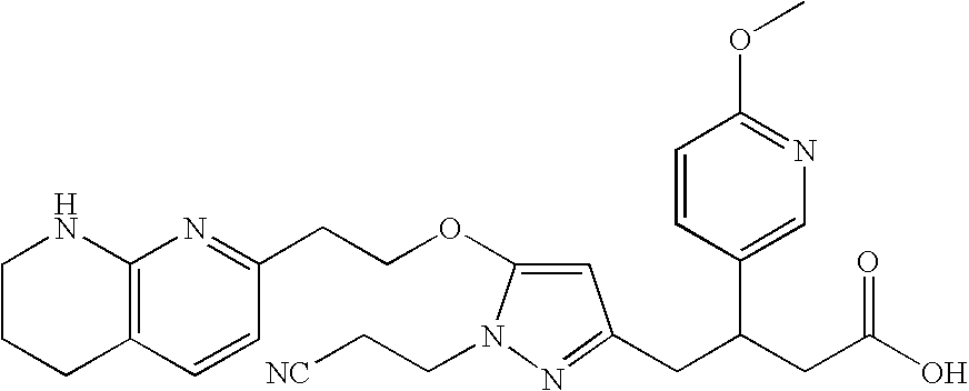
C1=CC(C(CC(O)=O)CC2=NN(CC[NC])C(OCCC3=NC4=C(C=C3)CCCN4)=C2)=CN=C1OC
